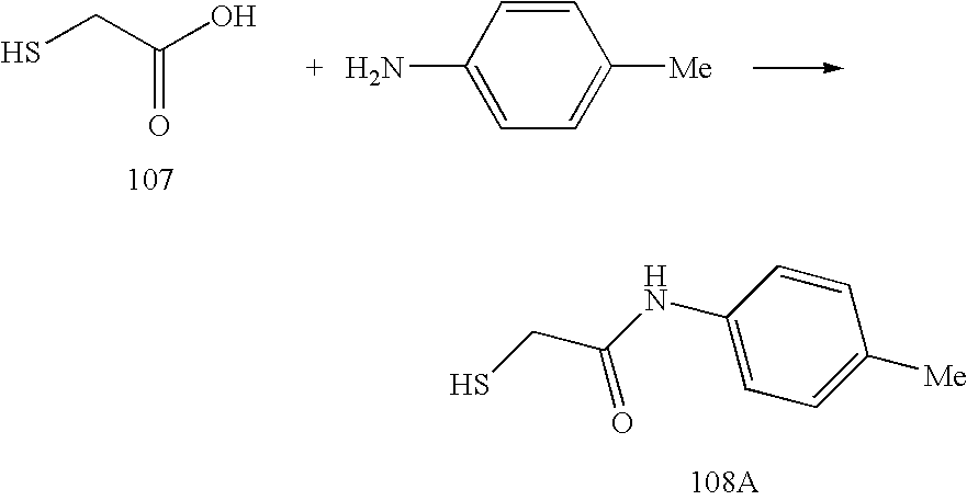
SCC(O)=O.NC1=CC=C([Me])C=C1.C1(NC(CS)=O)=CC=C([Me])C=C1
